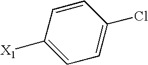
C1([X1])=CC=C(Cl)C=C1
